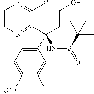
C1=CN=C(C(CCO)(C2=CC=C([F3CO])C(F)=C2)NS(=O)C(C)(C)C)C(Cl)=N1
